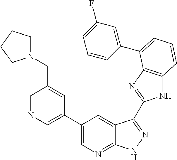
C1(C2=CN=CC(CN3CCCC3)=C2)=CN=C2C(=C1)C(C1=NC3=C(N1)C=CC=C3C1=CC(F)=CC=C1)=NN2
